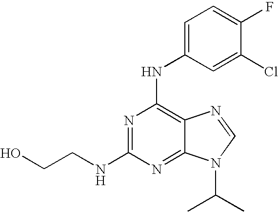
C(CNC1=NC(NC2=CC=C(F)C(Cl)=C2)=C2C(=N1)N(C(C)C)C=N2)O
